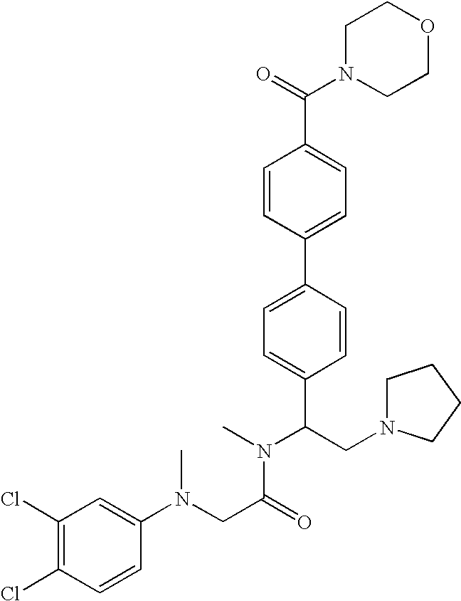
C1=CC(C2=CC=C(C(CN3CCCC3)N(C)C(CN(C3=CC(Cl)=C(Cl)C=C3)C)=O)C=C2)=CC=C1C(=O)N1CCOCC1
